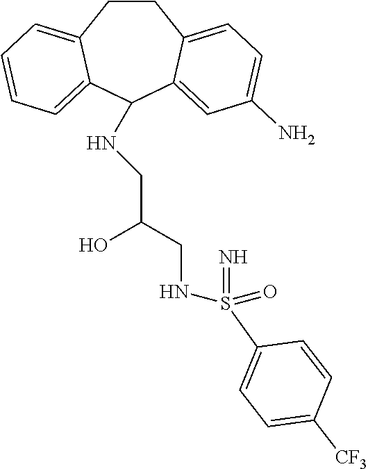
C1CC2=CC=C(N)C=C2C(NCC(O)CNS(=N)(=O)C2=CC=C([CF3])C=C2)C2=CC=CC=C12
